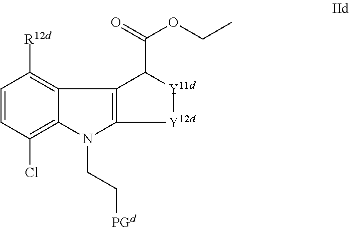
C1([R12d])=C2C(=C(Cl)C=C1)N(CC[PGd])C1=C2C(C(OCC)=O)[Y11d][Y12d]1
